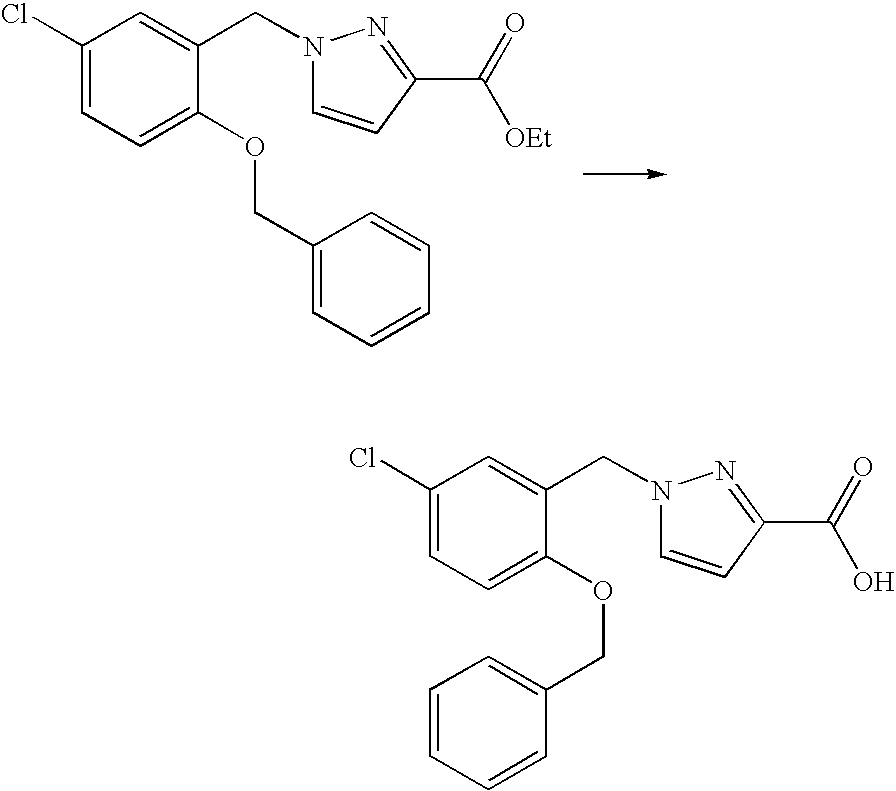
C1(Cl)=CC=C(OCC2=CC=CC=C2)C(CN2C=CC(C([OEt])=O)=N2)=C1.C1(Cl)=CC=C(OCC2=CC=CC=C2)C(CN2C=CC(C(O)=O)=N2)=C1
